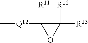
[Q12](C1([R11])C([R13])([R12])O1)C
